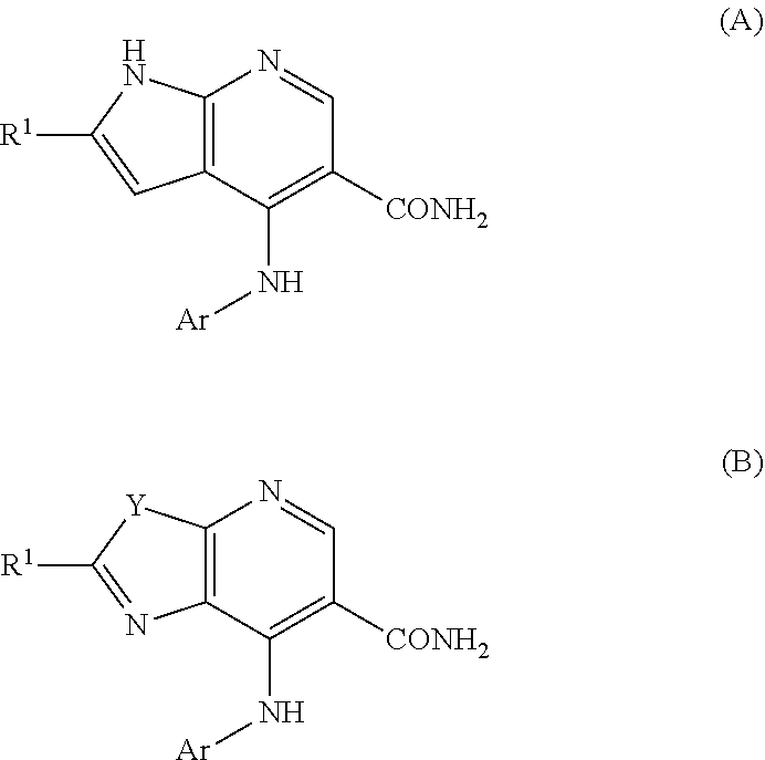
C12=C(C(N[Ar])=C([CONH2])C=N1)C=C([R1])N2.C12=C(C(N[Ar])=C([CONH2])C=N1)N=C([R1])[Y]2
